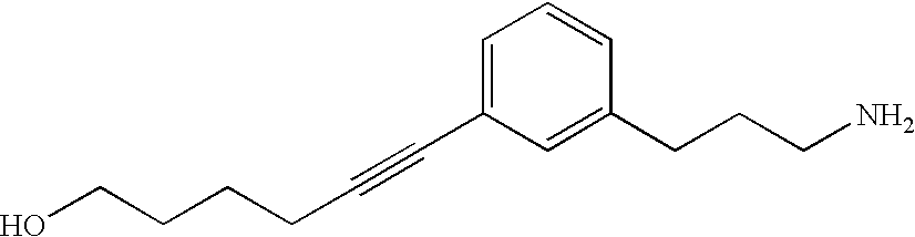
OCCCCC#CC1=CC=CC(CCCN)=C1
